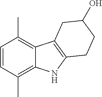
C1=CC(C)=C2C(=C1C)C1=C(N2)CCC(O)C1
